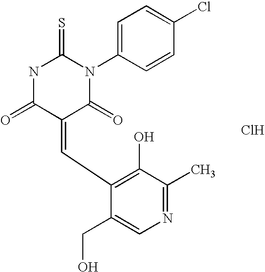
O=C1C(=CC2=C(O)C(C)=NC=C2CO)C(=O)N(C2=CC=C(Cl)C=C2)C(=S)N1.Cl
